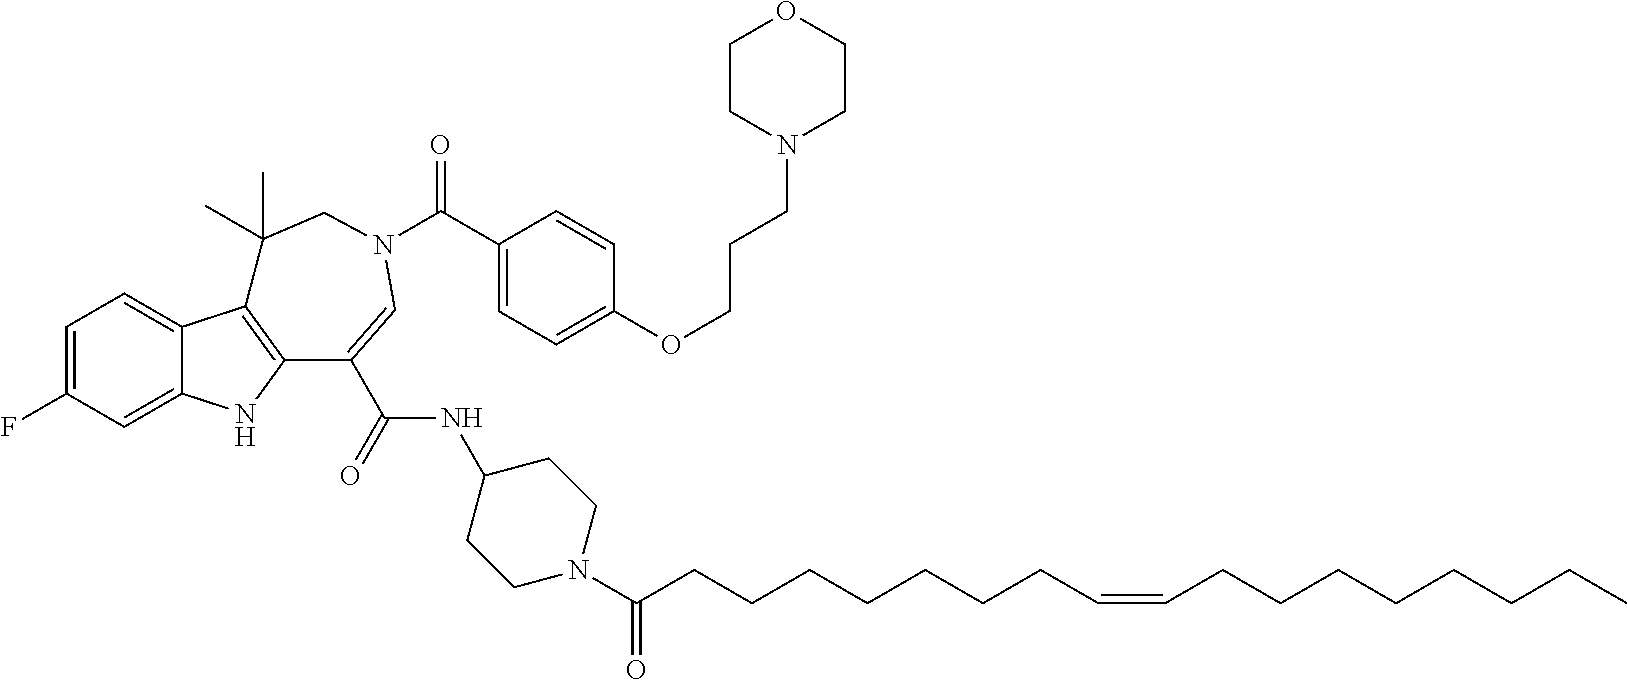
C1=C(F)C=C2C(=C1)C1=C(N2)C(C(NC2CCN(C(CCCCCCCC=CCCCCCCCC)=O)CC2)=O)=CN(C(=O)C2=CC=C(OCCCN3CCOCC3)C=C2)CC1(C)C
